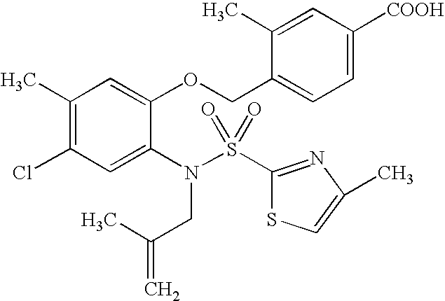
C1(C)=C(Cl)C=C(N(S(C2=NC(C)=CS2)(=O)=O)CC(=C)C)C(OCC2=CC=C([COOH])C=C2C)=C1
